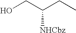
OCC(CC)[NHCbz]
